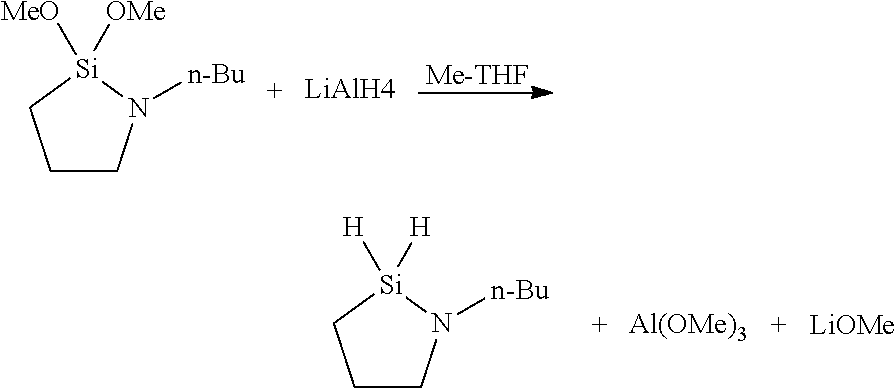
C1CN([n-Bu])[Si]([OMe])([MeO])C1.[LiAlH4].[Me-THF].C1CN([n-Bu])[Si]([H])([H])C1.[Al(OMe)3].[LiOMe]
